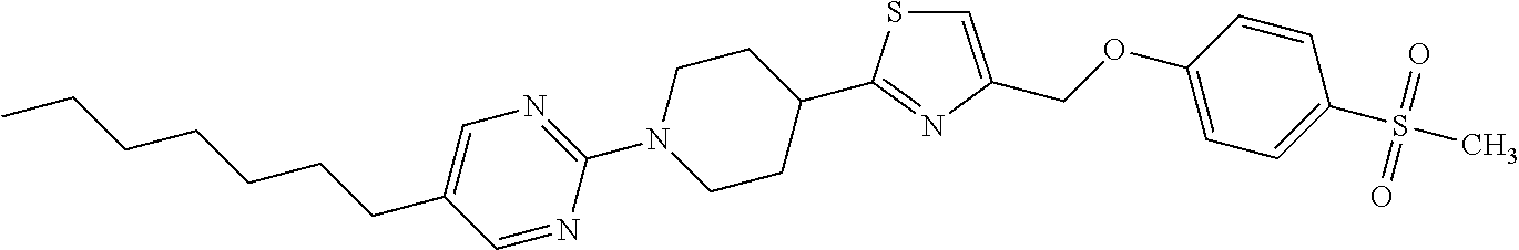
C1=C(CCCCCCC)C=NC(N2CCC(C3=NC(COC4=CC=C(S(=O)(=O)C)C=C4)=CS3)CC2)=N1
